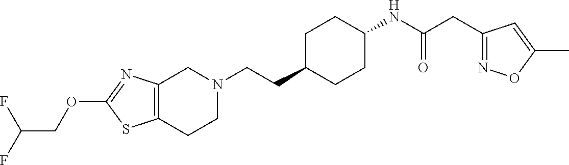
C(CC1CCC(NC(CC2=NOC(C)=C2)=O)CC1)N1CC2=C(CC1)SC(OCC(F)F)=N2
